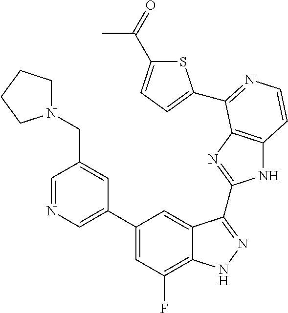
C1=C(C2=CC(F)=C3C(=C2)C(C2=NC4=C(N2)C=CN=C4C2=CC=C(C(=O)C)S2)=NN3)C=C(CN2CCCC2)C=N1
